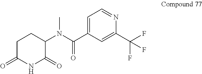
C1(N(C(C2=CC=NC(C(F)(F)F)=C2)=O)C)C(=O)NC(=O)CC1
